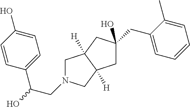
C1=CC(O)=CC=C1C(O)CN1CC2([H])C([H])(C1)CC(O)(CC1=CC=CC=C1C)C2
